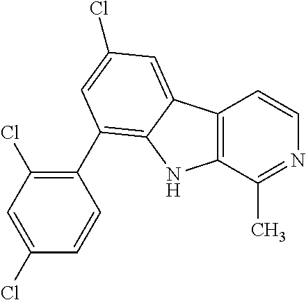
C12=C(C(C)=NC=C1)NC1=C(C3=C(Cl)C=C(Cl)C=C3)C=C(Cl)C=C21
